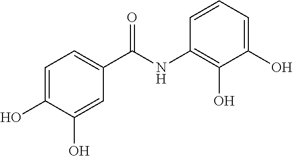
C1=C(O)C(O)=CC(C(NC2=C(O)C(O)=CC=C2)=O)=C1
